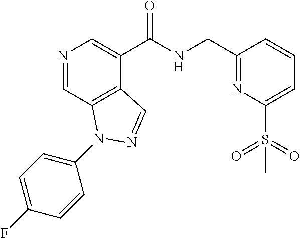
N1=CC2=C(C(C(NCC3=NC(S(=O)(=O)C)=CC=C3)=O)=C1)C=NN2C1=CC=C(F)C=C1
